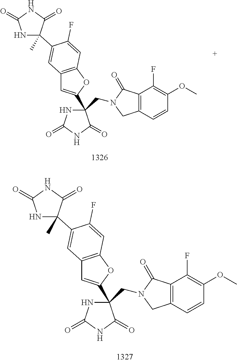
C12=C(C=CC(OC)=C1F)CN(CC1(C3=CC4=C(O3)C=C(F)C(C3(C)NC(=O)NC3=O)=C4)NC(=O)NC1=O)C2=O.C12=C(C=CC(OC)=C1F)CN(CC1(C3=CC4=C(O3)C=C(F)C(C3(C)NC(=O)NC3=O)=C4)NC(=O)NC1=O)C2=O
